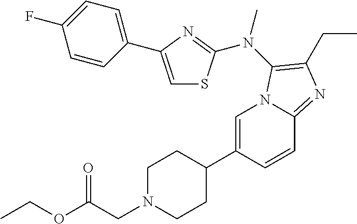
C1=C(C2CCN(CC(=O)OCC)CC2)C=CC2=NC(CC)=C(N(C)C3=NC(C4=CC=C(F)C=C4)=CS3)N12
